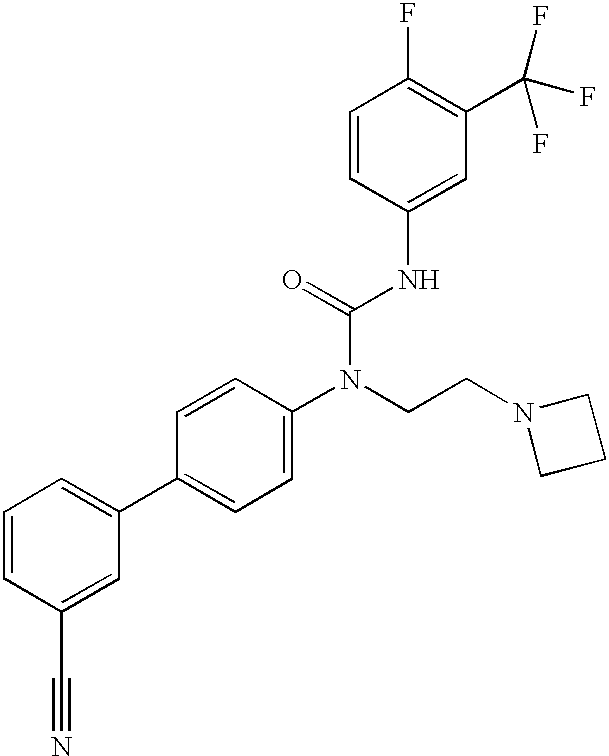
C1=CC(C#N)=CC(C2=CC=C(N(CCN3CCC3)C(=O)NC3=CC(C(F)(F)F)=C(F)C=C3)C=C2)=C1
